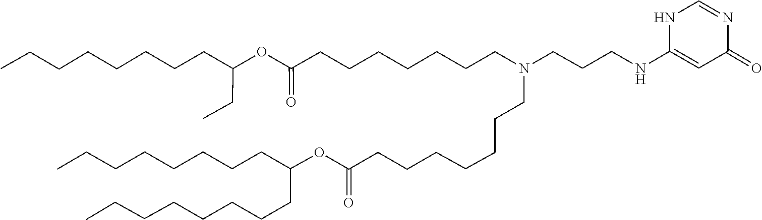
C(CCCCC(CCCCCCCC)OC(=O)CCCCCCCN(CCCCCCCC(OC(CC)CCCCCCCC)=O)CCCNC1=CC(=O)N=CN1)CCC
